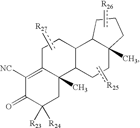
C1([NC])=C2C(C)(CC([R23])([R24])C1=O)C1C(C3C(C)(CCC3)CC1)CC2.c[R25].c[R26].c[R27]
